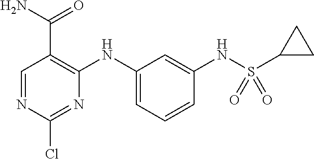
C1=NC(Cl)=NC(NC2=CC=CC(NS(C3CC3)(=O)=O)=C2)=C1C(N)=O
